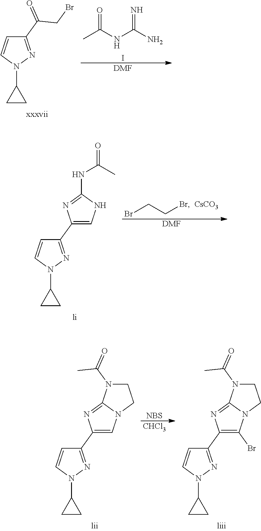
C1(C(=O)CBr)=NN(C2CC2)C=C1.CC(=O)NC(=N)N.I.[DMF].C1(C2=CNC(NC(C)=O)=N2)=NN(C2CC2)C=C1.BrCCBr.[CsCO3].[DMF].C1(C2=CN3C(=N2)N(C(C)=O)CC3)=NN(C2CC2)C=C1.[NBS].[CHCl3].C1(C2=C(Br)N3C(=N2)N(C(C)=O)CC3)=NN(C2CC2)C=C1
